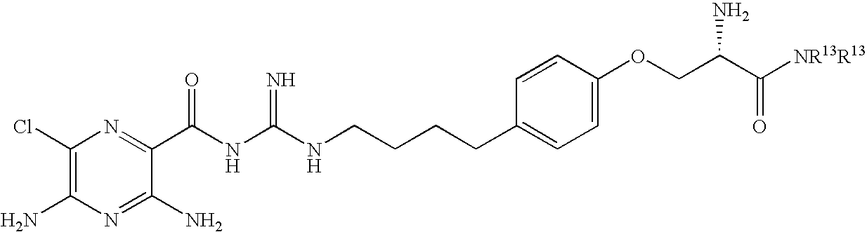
C1(Cl)=C(N)N=C(N)C(C(NC(NCCCCC2=CC=C(OCC(C([NR13R13])=O)N)C=C2)=N)=O)=N1
